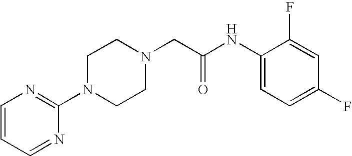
C1=CC=NC(N2CCN(CC(NC3=CC=C(F)C=C3F)=O)CC2)=N1
